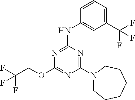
C1(N2CCCCCC2)=NC(NC2=CC(C(F)(F)F)=CC=C2)=NC(OCC(F)(F)F)=N1
